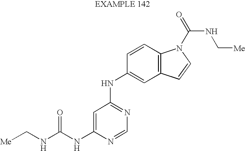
N(C(NC1=CC(NC2=CC3=C(C=C2)N(C(=O)NC[Me])C=C3)=NC=N1)=O)C[Me]
